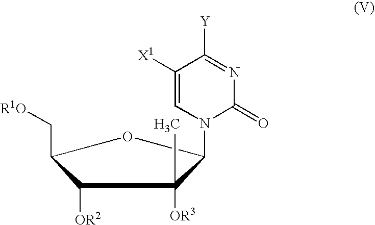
C1([OR2])C(C[R1O])OC(N2C(=O)N=C([Y])C([X1])=C2)C1([OR3])C
